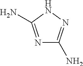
N1=C(N)NN=C1N
